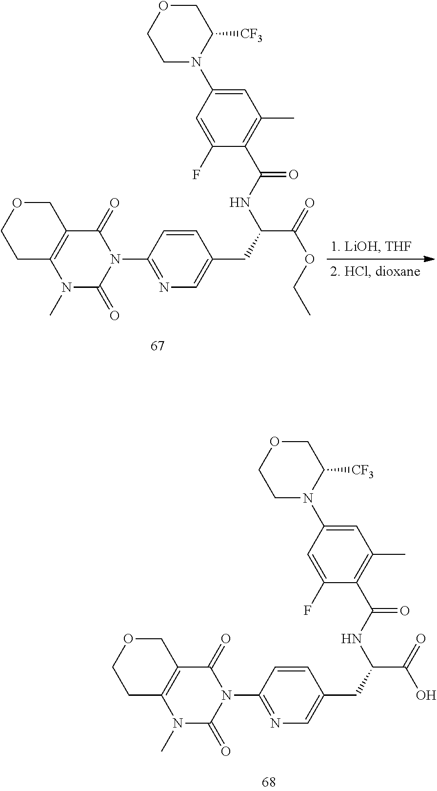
C1N(C2=CC(C)=C(C(NC(CC3=CN=C(N4C(=O)C5=C(N(C)C4=O)CCOC5)C=C3)C(=O)O)=O)C(F)=C2)C([CF3])COC1.C1N(C2=CC(C)=C(C(NC(CC3=CN=C(N4C(=O)C5=C(N(C)C4=O)CCOC5)C=C3)C(=O)OCC)=O)C(F)=C2)C([CF3])COC1
